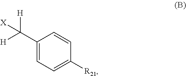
C1(C([H])([H])[X])=CC=C([R21])C=C1
